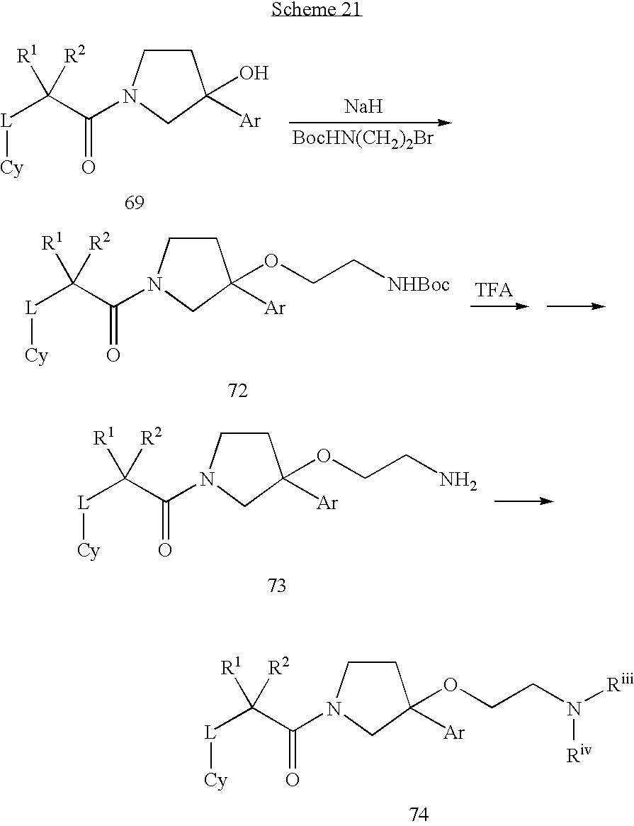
[L]([Cy])C(C(=O)N1CCC([Ar])(OCCN([Riii])[Riv])C1)([R1])[R2].[L]([Cy])C(C(=O)N1CCC([Ar])(O)C1)([R1])[R2].[Na].[BocHN(CH2)2Br].[L]([Cy])C(C(=O)N1CCC([Ar])(OCC[NHBoc])C1)([R1])[R2].[L]([Cy])C(C(=O)N1CCC([Ar])(OCCN)C1)([R1])[R2]
